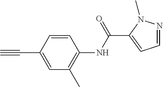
C#CC1=CC(C)=C(NC(C2=CC=NN2C)=O)C=C1
